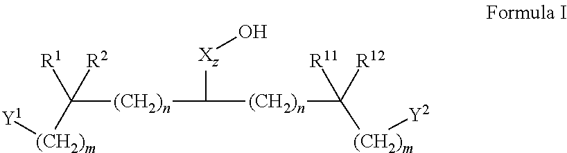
C([(CH2)n]C([(CH2)n]C([(CH2)m][Y2])([R12])[R11])[Xz]O)([(CH2)m][Y1])([R1])[R2]
